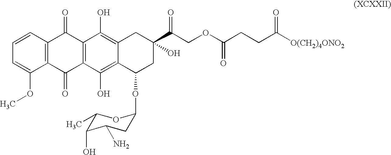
C12=C(C=CC=C1OC)C(=O)C1=C(C2=O)C(O)=C2C(=C1O)CC(C(COC(=O)CCC([O(CH2)4ONO2])=O)=O)(O)CC2OC1CC(N)C(O)C(C)O1
